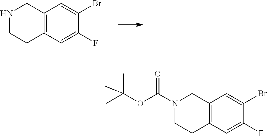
C12=C(CNCC1)C=C(Br)C(F)=C2.C1(F)=CC2=C(C=C1Br)CN(C(OC(C)(C)C)=O)CC2
